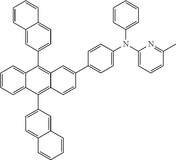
C1=CC=C2C(=C1)C(C1=CC=C3C(=C1)C=CC=C3)=C1C(=C2C2=CC=C3C(=C2)C=CC=C3)C=CC(C2=CC=C(N(C3=CC=CC=C3)C3=CC=CC(C)=N3)C=C2)=C1
